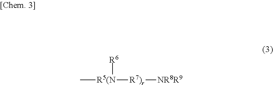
C[R5(N]([R6])[R7)r][NR8R9]
